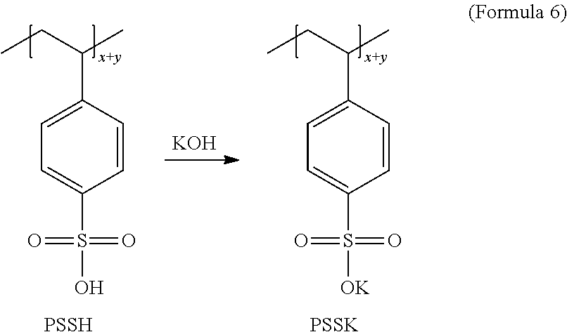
C(C(C)C1=CC=C(S(=O)(=O)O)C=C1)C.[PSSH].[KOH].C(C(C)C1=CC=C(S(=O)(=O)[OK])C=C1)C.[PSSK]
